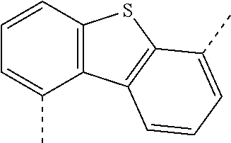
C1=CC=C(C)C2=C1SC1=C2C=CC=C1C
